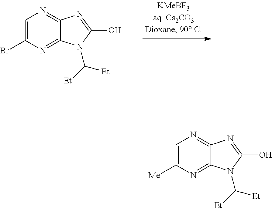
C1=C(Br)N=C2C(=N1)N=C(O)N2C([Et])[Et].C1=C([Me])N=C2C(=N1)N=C(O)N2C([Et])[Et]
